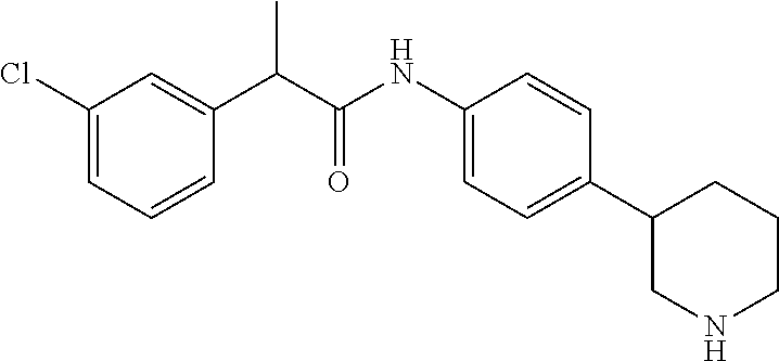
C1=C(C(C)C(NC2=CC=C(C3CNCCC3)C=C2)=O)C=CC=C1Cl
